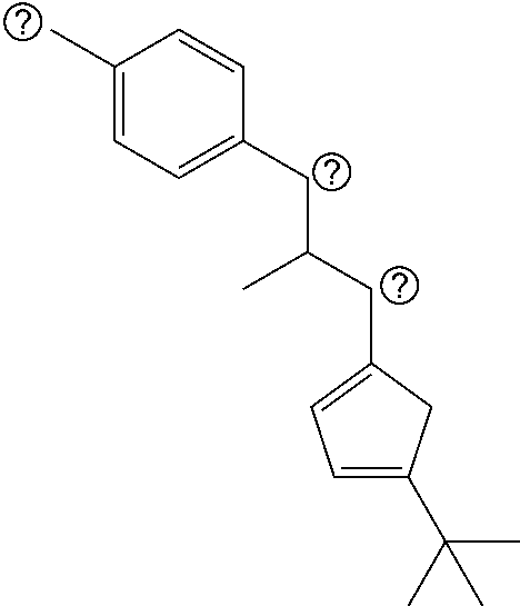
C1(C)=CC=C(CC(CC2=CC=C(C(C)(C)C)C2)C)C=C1
